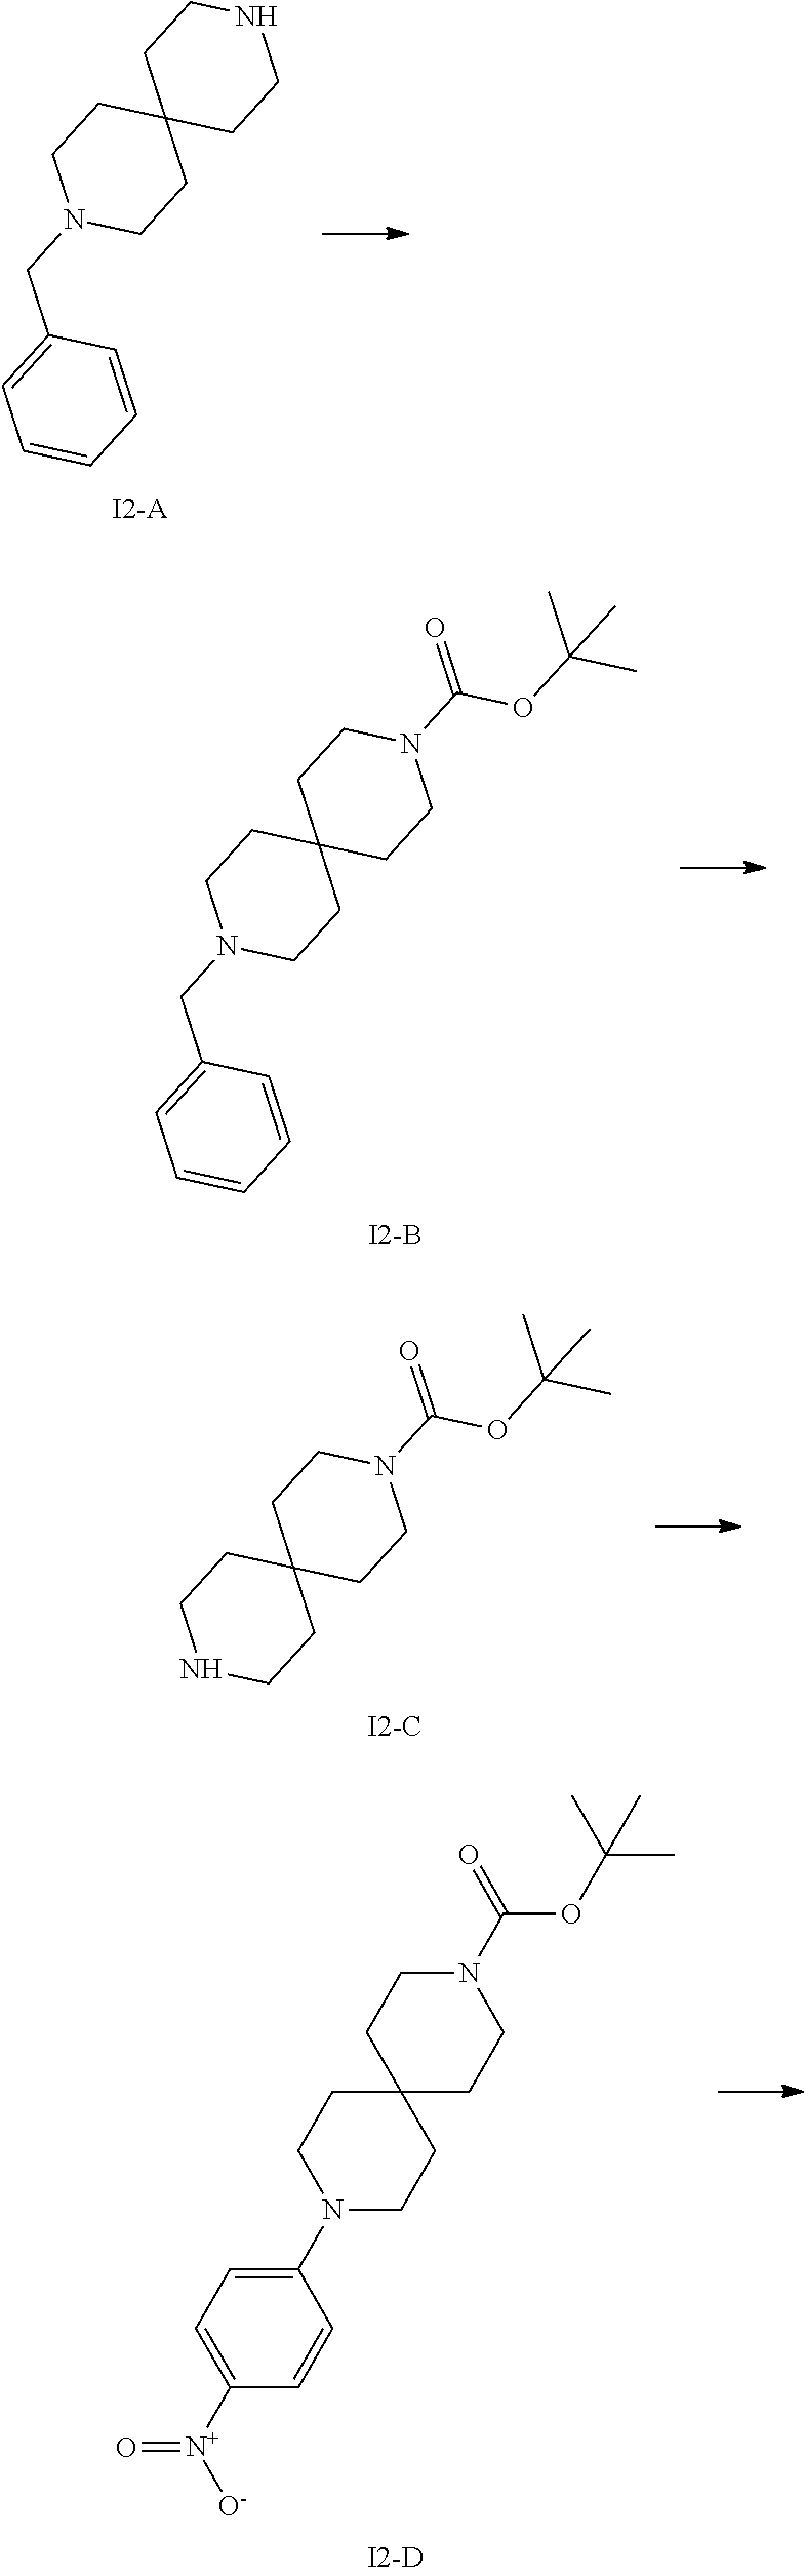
C1=CC=CC(CN2CCC3(CC2)CCNCC3)=C1.C1=CC=CC(CN2CCC3(CC2)CCN(C(OC(C)(C)C)=O)CC3)=C1.N1CCC2(CC1)CCN(C(OC(C)(C)C)=O)CC2.C1(N2CCC3(CC2)CCN(C(OC(C)(C)C)=O)CC3)=CC=C([N+]([O-])=O)C=C1
